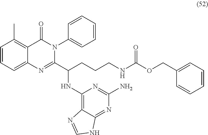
C1=CC=C2C(=C1C)C(=O)N(C1=CC=CC=C1)C(C(NC1=C3C(=NC(N)=N1)NC=N3)CCCNC(OCC1=CC=CC=C1)=O)=N2
